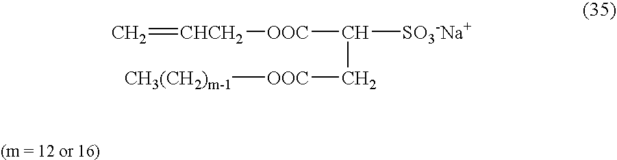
C=[CHCH2][OOC]C([SO3-Na+])C[OOC][CH3(CH2)m-1]
